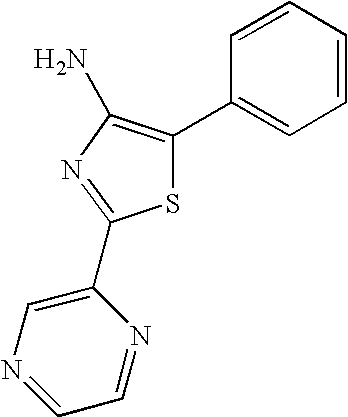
S1C(C2=CC=CC=C2)=C(N)N=C1C1=CN=CC=N1
